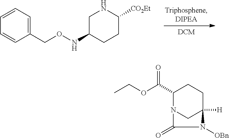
N(OCC1=CC=CC=C1)C1CCC([CO2Et])NC1.C1(C(OCC)=O)N2CC([H])(CC1)N([OBn])C2=O
